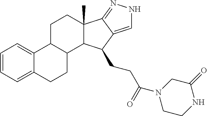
C1=CC=C2C(=C1)C1C(CC2)C2C(C)(CC1)C1=NNC=C1C2CCC(N1CCNC(=O)C1)=O
